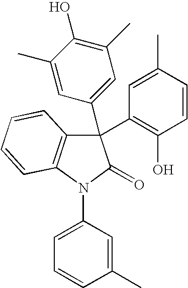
C12=C(N(C3=CC=CC(C)=C3)C(=O)C1(C1=CC(C)=C(O)C(C)=C1)C1=C(O)C=CC(C)=C1)C=CC=C2
